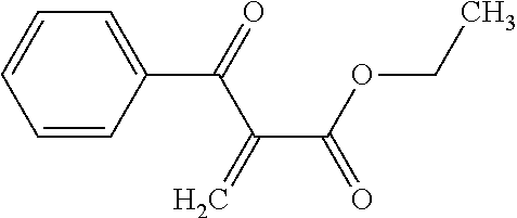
C1=CC(C(=O)C(=C)C(OCC)=O)=CC=C1
